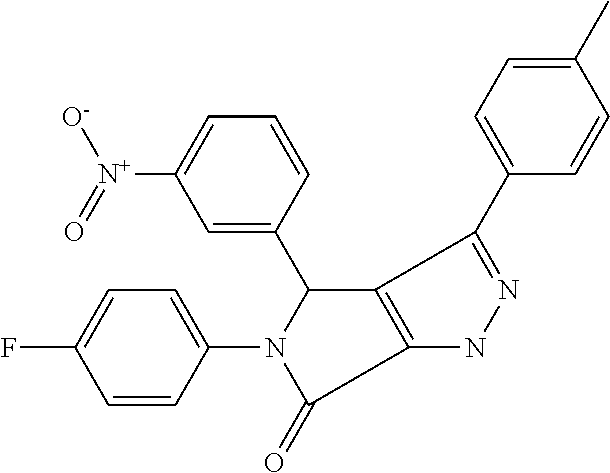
C1=C(C2N(C3=CC=C(F)C=C3)C(=O)C3=C2C(C2=CC=C(C)C=C2)=NN3)C=CC=C1[N+](=O)[O-]
